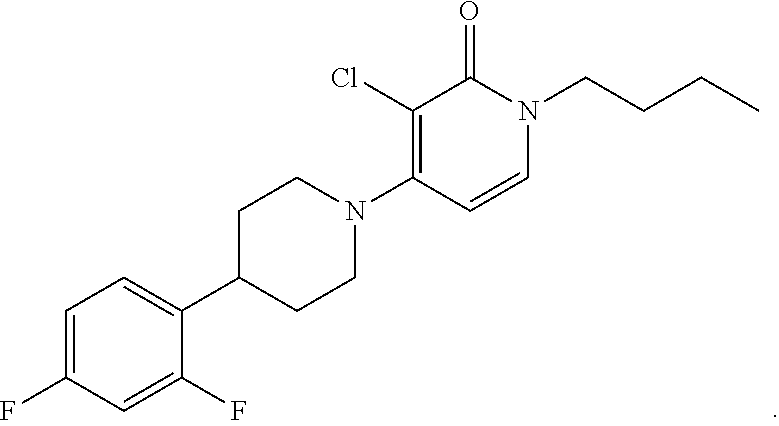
C1C(C2=CC=C(F)C=C2F)CCN(C2=C(Cl)C(=O)N(CCCC)C=C2)C1
